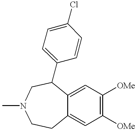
C12=CC([OMe])=C([OMe])C=C1CCN(C)CC2C1=CC=C(Cl)C=C1
